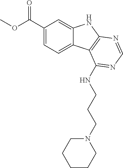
COC(C1=CC=C2C(=C1)NC1=C2C(NCCCN2CCCCC2)=NC=N1)=O
